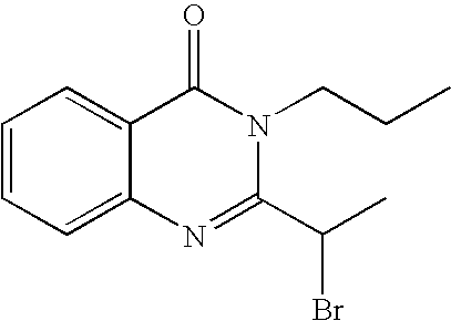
C1=CC=C2C(=C1)C(=O)N(CCC)C(C(C)Br)=N2
